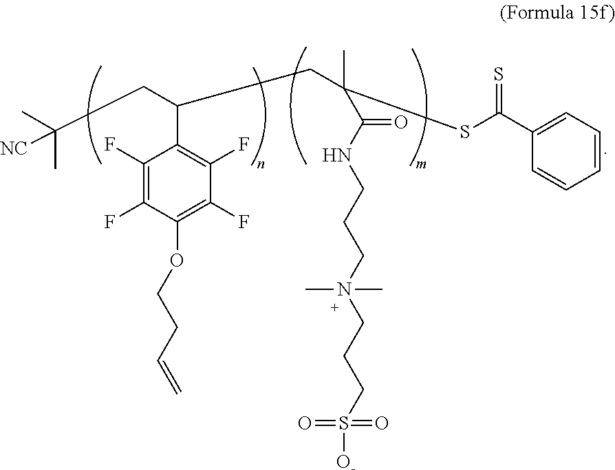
C(CC(C1=C(F)C(F)=C(OCCC=C)C(F)=C1F)CC(C)([NC])C)(SC(C1=CC=CC=C1)=S)(C)C(NCCCN(CCCS(=O)(=O)[O-])(C)C)=O
